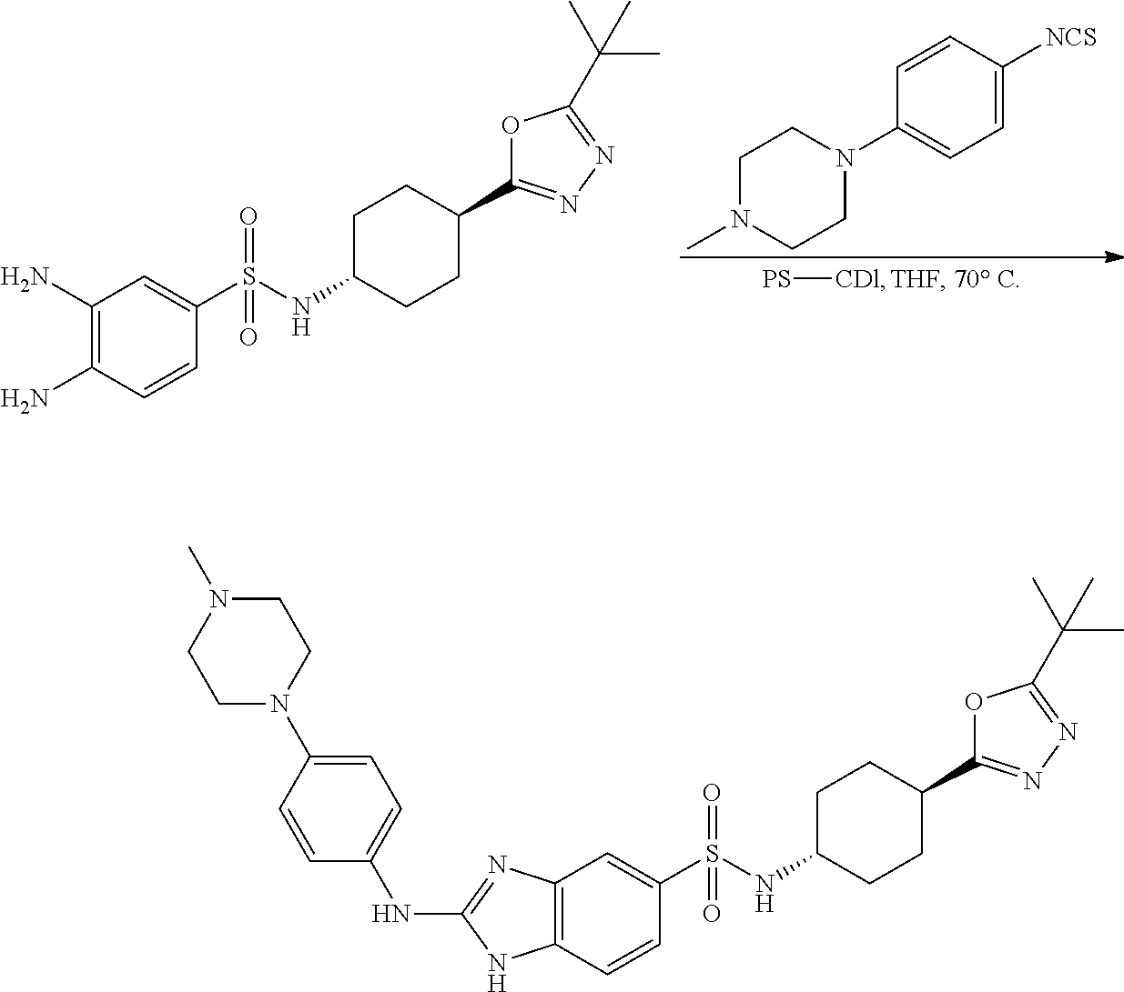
[PS][CDl].C1=CC([NCS])=CC=C1N1CCN(C)CC1.C1C(NS(C2=CC(N)=C(N)C=C2)(=O)=O)CCC(C2=NN=C(C(C)(C)C)O2)C1.C1C(NS(C2=CC3=C(C=C2)NC(NC2=CC=C(N4CCN(C)CC4)C=C2)=N3)(=O)=O)CCC(C2=NN=C(C(C)(C)C)O2)C1
